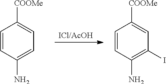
[ICl/AcOH].C1=CC(N)=CC=C1[COOMe].C1=CC(N)=C(I)C=C1[COOMe]
